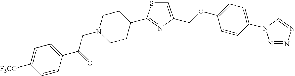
C1=C(COC2=CC=C(N3N=NN=C3)C=C2)N=C(C2CCN(CC(C3=CC=C([F3CO])C=C3)=O)CC2)S1
